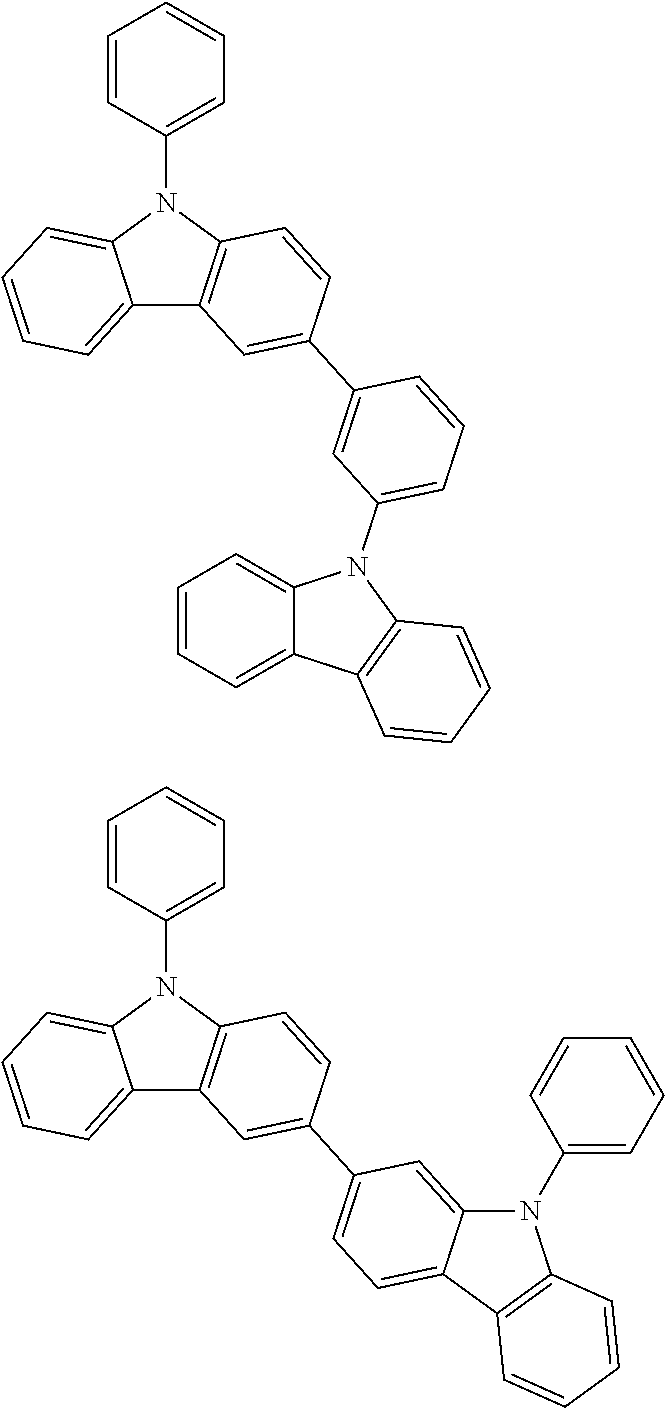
C12=CC=CC=C1N(C1=CC=CC=C1)C1=C2C=C(C2=CC(N3C4=CC=CC=C4C4=C3C=CC=C4)=CC=C2)C=C1.C12=CC=CC=C1N(C1=CC=CC=C1)C1=C2C=C(C2=CC=C3C(=C2)N(C2=CC=CC=C2)C2=C3C=CC=C2)C=C1
